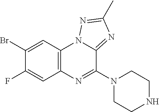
C1(Br)=CC2=C(C=C1F)N=C(N1CCNCC1)C1=NC(C)=NN21
